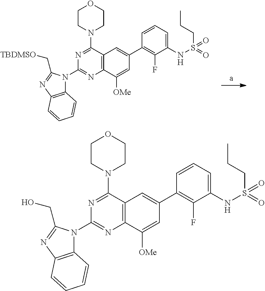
C12=C(C([OMe])=CC(C3=C(F)C(NS(CCC)(=O)=O)=CC=C3)=C1)N=C(N1C3=C(N=C1C[TBDMSO])C=CC=C3)N=C2N1CCOCC1.C12=C(C([OMe])=CC(C3=C(F)C(NS(CCC)(=O)=O)=CC=C3)=C1)N=C(N1C3=C(N=C1CO)C=CC=C3)N=C2N1CCOCC1
